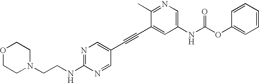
O1CCN(CCNC2=NC=C(C#CC3=CC(NC(OC4=CC=CC=C4)=O)=CN=C3C)C=N2)CC1
